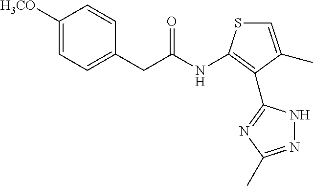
C1=CC(CC(=O)NC2=C(C3=NC(C)=NN3)C(C)=CS2)=CC=C1[H3CO]
